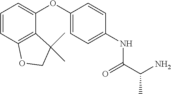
C1=CC2=C(C(OC3=CC=C(NC(=O)C(C)N)C=C3)=C1)C(C)(C)CO2
